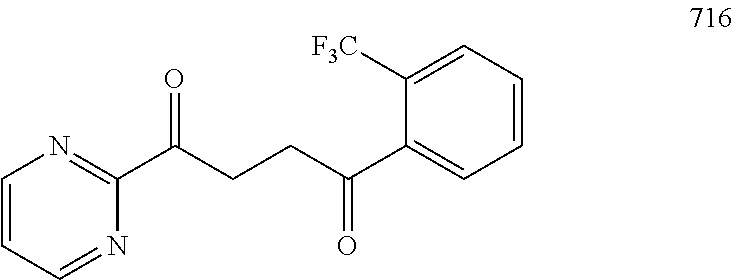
C1=CC=NC(C(CCC(C2=CC=CC=C2[F3C])=O)=O)=N1
